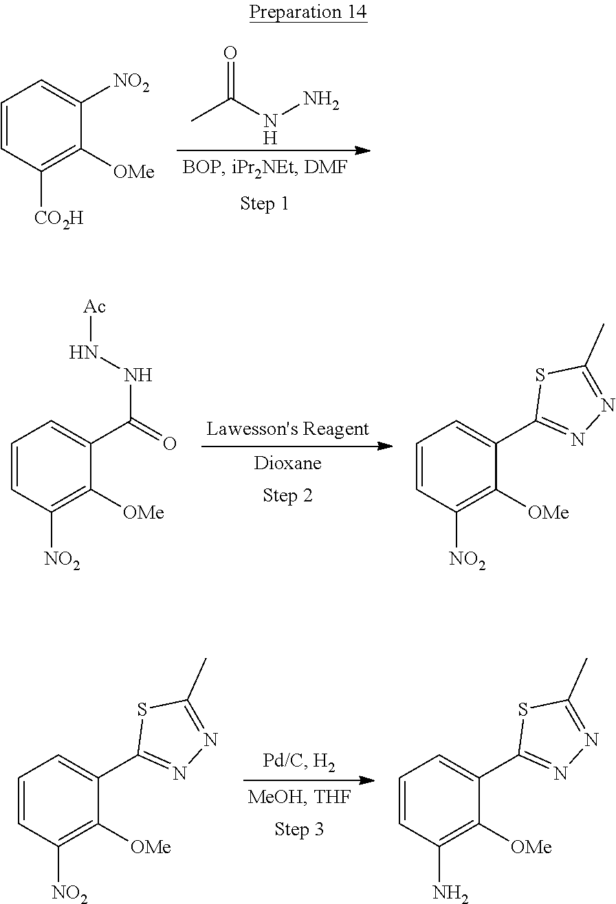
CC(NN)=O.C1=CC([CO2H])=C([OMe])C([NO2])=C1.C1=CC([NO2])=C([OMe])C(C(=O)NN[Ac])=C1.C1=CC([NO2])=C([OMe])C(C2=NN=C(C)S2)=C1.C1=CC([NO2])=C([OMe])C(C2=NN=C(C)S2)=C1.C1=CC(N)=C([OMe])C(C2=NN=C(C)S2)=C1
